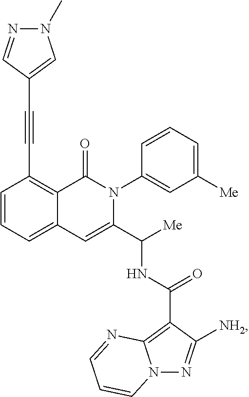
C1=CC=C2C(=C1C#CC1=CN(C)N=C1)C(=O)N(C1=CC([Me])=CC=C1)C(C([Me])NC(C1=C3N(N=C1[NH2])C=CC=N3)=O)=C2
